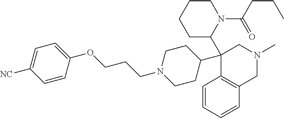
C1=CC=CC2=C1C(C1CCN(CCCOC3=CC=C([NC])C=C3)CC1)(C1N(C(CCC)=O)CCCC1)CN(C)C2
